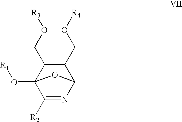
C1([R2])=NC2C(CO[R4])C(CO[R3])C1(O[R1])O2
